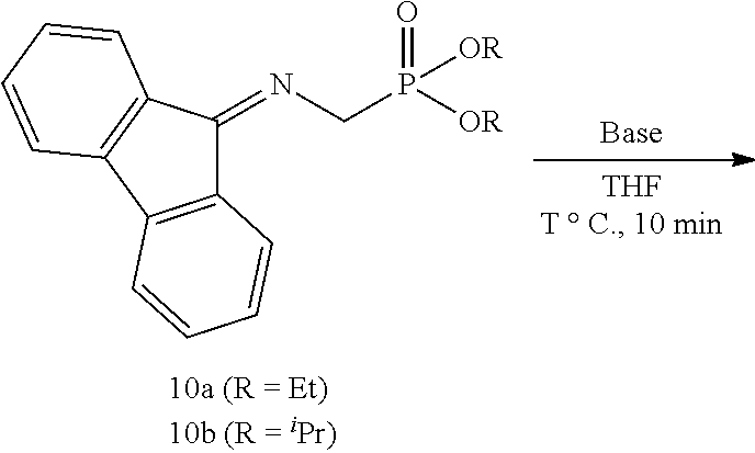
C12=C(C3=C(C1=NCP(=O)([OR])[OR])C=CC=C3)C=CC=C2
